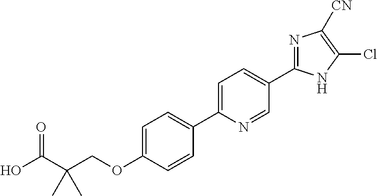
C(OC1=CC=C(C2=CC=C(C3=NC([CN])=C(Cl)N3)C=N2)C=C1)C(C(=O)O)(C)C
